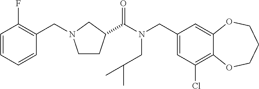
C1(CN(C(=O)C2CCN(CC3=C(F)C=CC=C3)C2)CC(C)C)=CC(Cl)=C2C(=C1)OCCCO2
